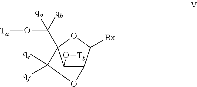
C12C([Bx])OC(C(O[Ta])([qa])[qb])(C([qe])([qf])O1)C2O[Tb]
